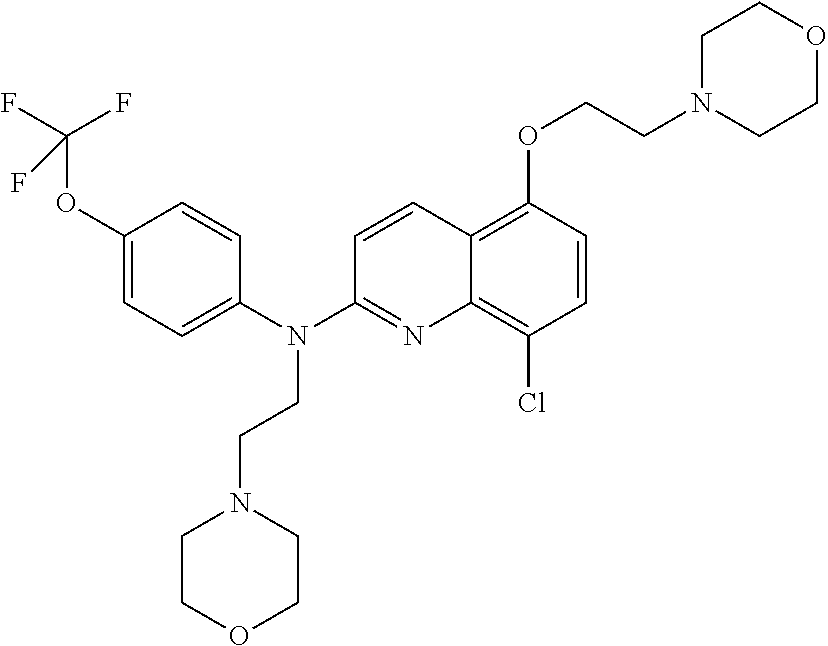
O(C1=CC=C(N(C2=NC3=C(Cl)C=CC(OCCN4CCOCC4)=C3C=C2)CCN2CCOCC2)C=C1)C(F)(F)F
